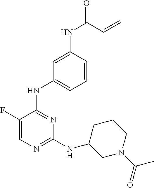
N(C1=NC=C(F)C(NC2=CC=CC(NC(C=C)=O)=C2)=N1)C1CN(C(C)=O)CCC1
